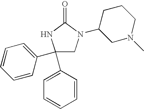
C1(C2=CC=CC=C2)(C2=CC=CC=C2)CN(C2CN(C)CCC2)C(=O)N1
